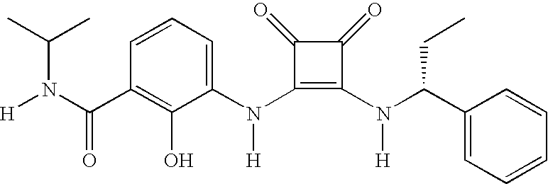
[H]N(C(C1=C(O)C(N(C2=C(N(C(C3=CC=CC=C3)CC)[H])C(=O)C2=O)[H])=CC=C1)=O)C(C)C
